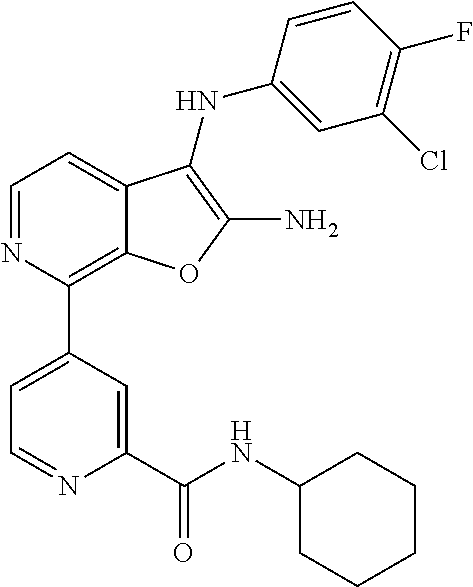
C1(Cl)=C(F)C=CC(NC2=C(N)OC3=C(C4=CC=NC(C(NC5CCCCC5)=O)=C4)N=CC=C32)=C1
